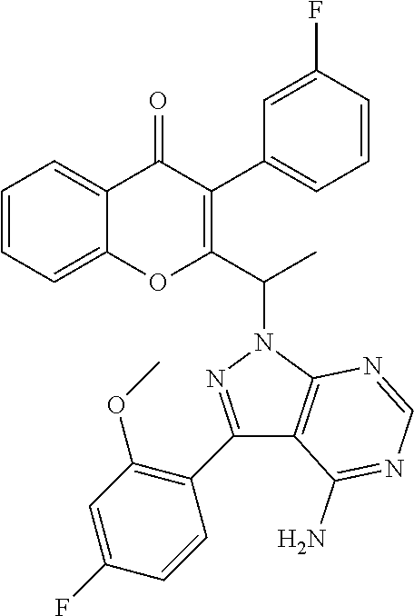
C1=CC=C2C(=C1)OC(C(N1N=C(C3=C(OC)C=C(F)C=C3)C3=C1N=CN=C3N)C)=C(C1=CC=CC(F)=C1)C2=O
